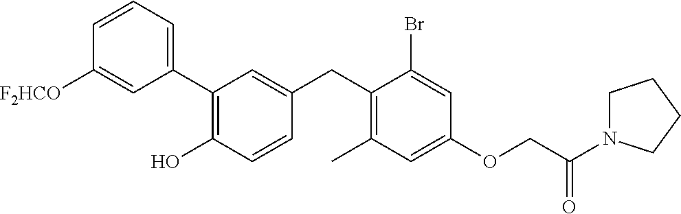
C1(C2=C(O)C=CC(CC3=C(C)C=C(OCC(=O)N4CCCC4)C=C3Br)=C2)=CC=CC([F2HCO])=C1
